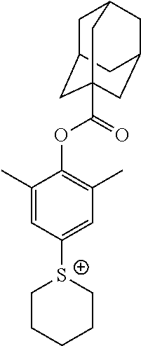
C1(C)=CC([S+]2CCCCC2)=CC(C)=C1OC(=O)C12CC3CC(CC(C1)C3)C2
